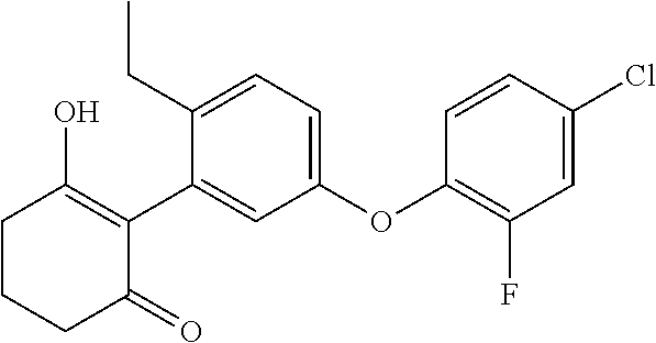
C1(C2=C(O)CCCC2=O)=CC(OC2=C(F)C=C(Cl)C=C2)=CC=C1CC
